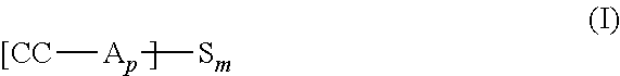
[[CC][Ap][Sm]
